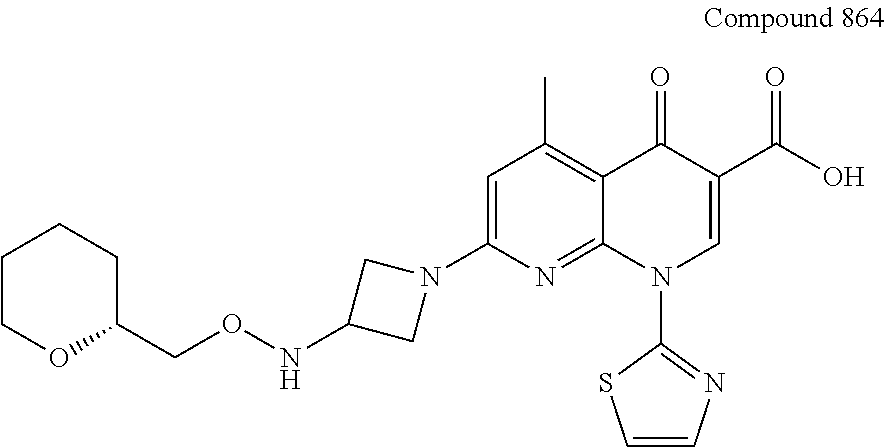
N(C1CN(C2=CC(C)=C3C(=N2)N(C2=NC=CS2)C=C(C(O)=O)C3=O)C1)OCC1OCCCC1
